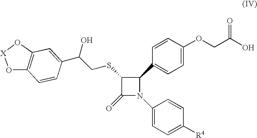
C1(SCC(C2=CC3=C(C=C2)O[X]O3)O)C(=O)N(C2=CC=C([R4])C=C2)C1C1=CC=C(OCC(O)=O)C=C1
